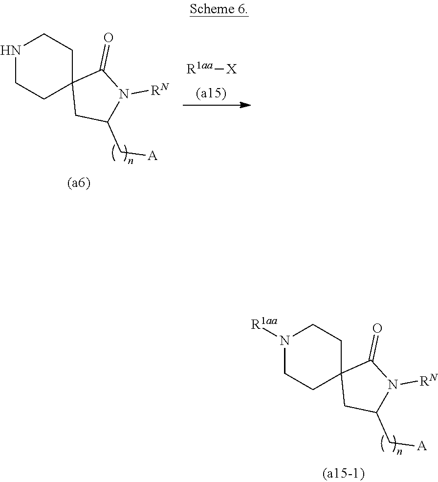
N1([R1aa])CCC2(CC1)CC(C[A])N([RN])C2=O.N1CCC2(CC1)CC(C[A])N([RN])C2=O.[R1aa][X]
